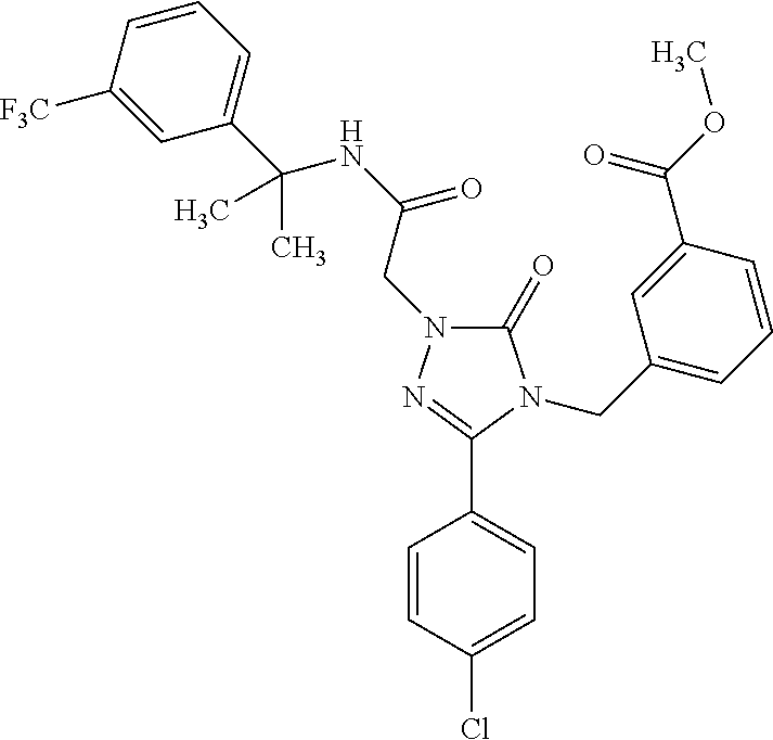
C1(=O)N(CC(NC(C2=CC=CC([F3C])=C2)(C)C)=O)N=C(C2=CC=C(Cl)C=C2)N1CC1=CC=CC(C(OC)=O)=C1
